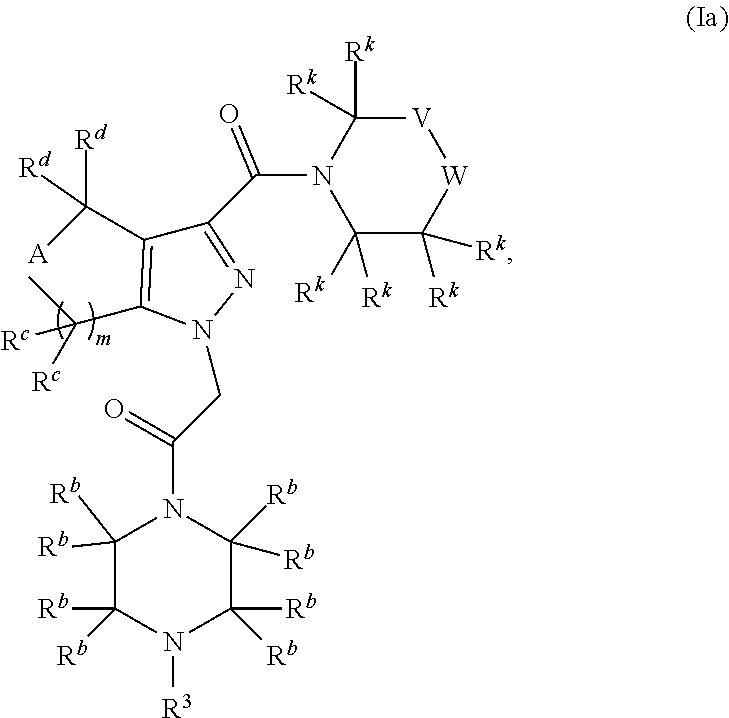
C1([Rb])([Rb])C([Rb])([Rb])N([R3])C([Rb])([Rb])C([Rb])([Rb])N1C(=O)CN1N=C(C(N2C([Rk])([Rk])C([Rk])([Rk])[W][V]C2([Rk])[Rk])=O)C(C([Rd])([Rd])[A])=C1C([Rc])(C)[Rc]
